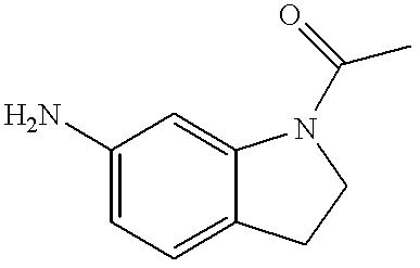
C1(N)=CC=C2C(=C1)N(C(=O)C)CC2
